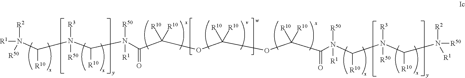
[R1]N([R2])(C(N(C(N(C(C(OC(OC(C(N(C(N(C(N([R2])([R50])[R1])[R10])([R3])[R50])[R10])([R50])[R1])=O)([R10])[R10])([R10])[R10])([R10])[R10])=O)([R1])[R50])[R10])([R3])[R50])[R10])[R50]
